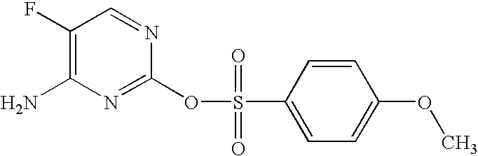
C1(F)=C(N)N=C(OS(=O)(=O)C2=CC=C(OC)C=C2)N=C1
